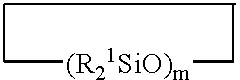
C[(R21SiO)m]C
